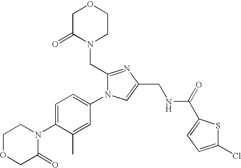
C1OCC(=O)N(C2=CC=C(N3C(CN4CCOCC4=O)=NC(CNC(=O)C4=CC=C(Cl)S4)=C3)C=C2C)C1
